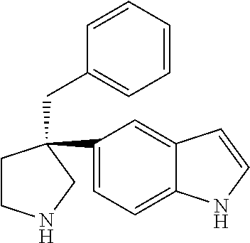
N1C=CC2=CC(C3(CC4=CC=CC=C4)CNCC3)=CC=C12
